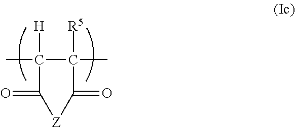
O=C1C(C)([H])C([R5])(C)C(=O)[Z]1
